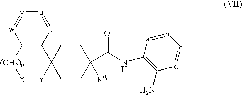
C12=C([t]=[u][v]=[w]1)C1([Y][X][(CH2)n]2)CCC(C(NC2=C(N)[d]=c-b=[a]2)=O)([R0p])CC1
